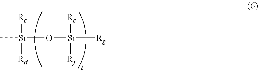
C[Si](O[Si]([Rg])([Re])[Rf])([Rc])[Rd]
